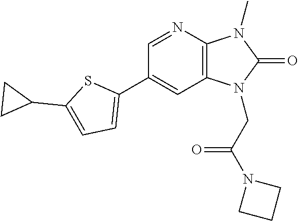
C1(C2=CC=C(C3CC3)S2)=CC2=C(N=C1)N(C)C(=O)N2CC(N1CCC1)=O
